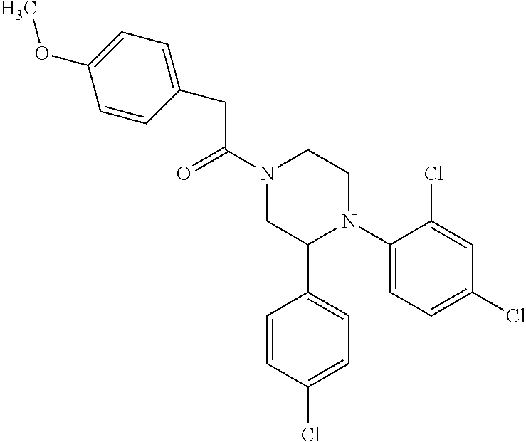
C(C(N1CC(C2=CC=C(Cl)C=C2)N(C2=CC=C(Cl)C=C2Cl)CC1)=O)C1=CC=C(OC)C=C1
